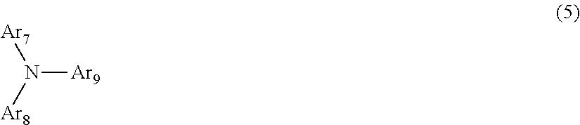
[Ar7]N([Ar8])[Ar9]
